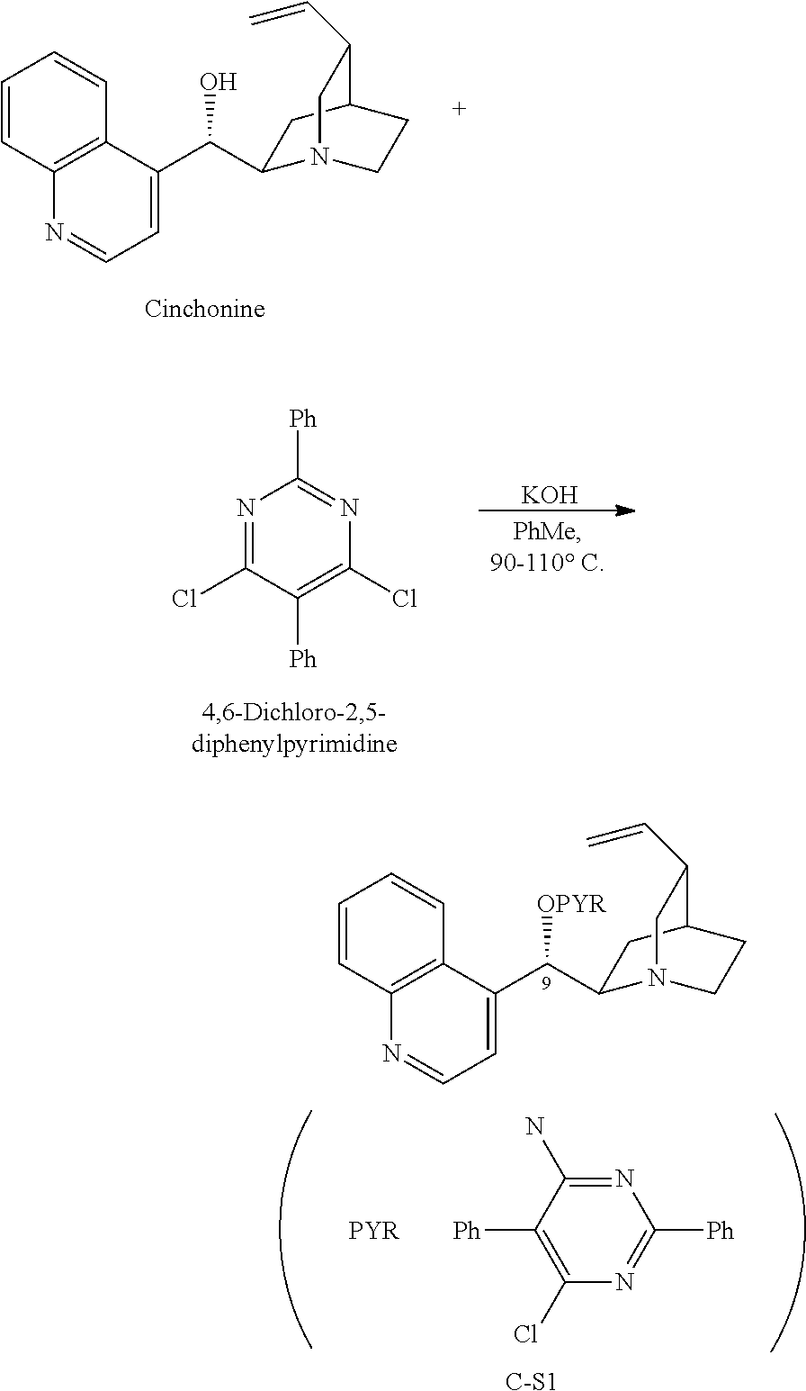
N1=C(Cl)C([Ph])=C(Cl)N=C1[Ph].[KOH].C1([Ph])=C(Cl)N=C([Ph])N=C1N.[PYR].[C-S1].C1=CC2=C(C=C1)C(C([OPYR])C1N3CCC(C1)C(C=C)C3)=CC=N2.C1=CC2=C(C=C1)C(C(O)C1N3CCC(C1)C(C=C)C3)=CC=N2
